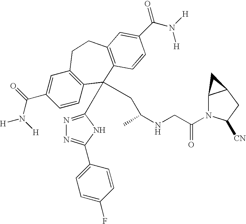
[H]N(C(C1=CC2=C(C=C1)C(C1=NN=C(C3=CC=C(F)C=C3)N1)(CC(NCC(N1C3C(CC1[CN])C3)=O)C)C1=C(CC2)C=C(C(N([H])[H])=O)C=C1)=O)[H]
